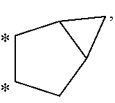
C1CCC2C1C2
